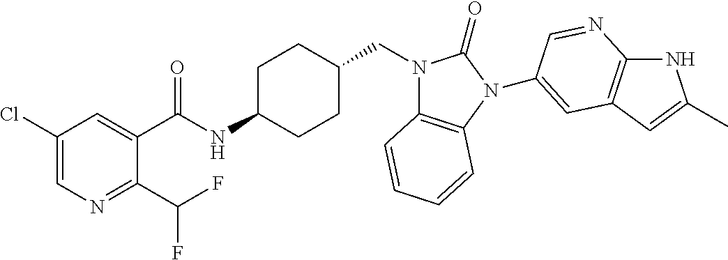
C1(Cl)=CN=C(C(F)F)C(C(NC2CCC(CN3C4=C(N(C5=CC6=C(NC(C)=C6)N=C5)C3=O)C=CC=C4)CC2)=O)=C1
